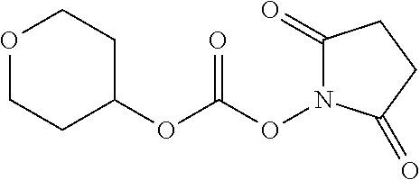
O1CCC(OC(ON2C(=O)CCC2=O)=O)CC1
